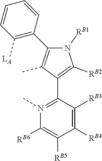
C1(C2=C(C)C(C3=N(C)C([RB6])=C([RB5])C([RB4])=C3[RB3])=C([RB2])N2[RB1])=C([LA])C=CC=C1
